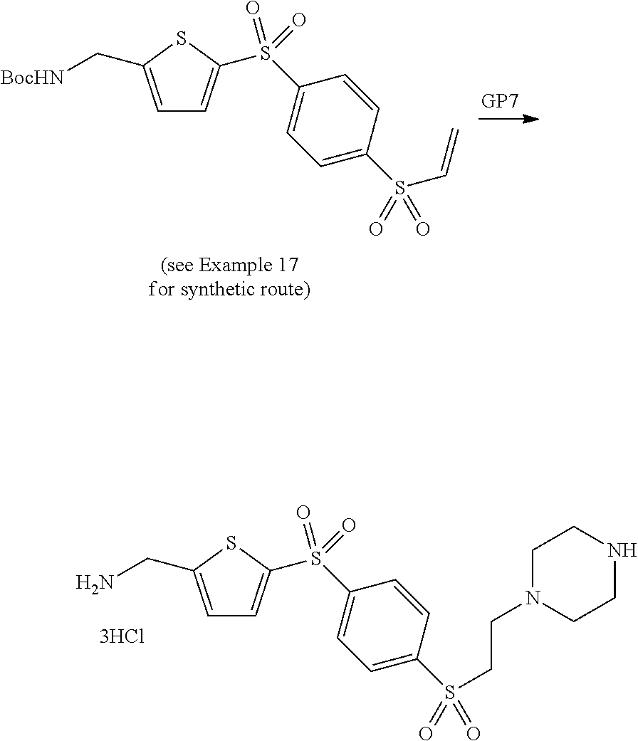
C1=C(C[BocHN])SC(S(C2=CC=C(S(C=C)(=O)=O)C=C2)(=O)=O)=C1.C1=C(CN)SC(S(C2=CC=C(S(CCN3CCNCC3)(=O)=O)C=C2)(=O)=O)=C1
